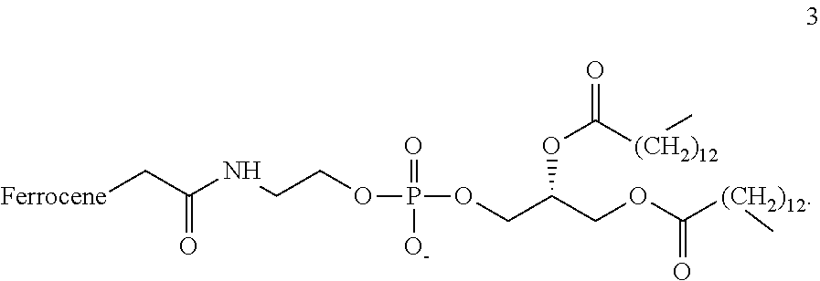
C(NCCOP(=O)(OCC(COC([(CH2)12]C)=O)OC(=O)[(CH2)12]C)[O-])(=O)C[Ferrocene]
